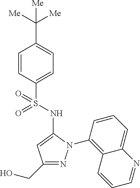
C1(C([Me])([Me])[Me])=CC=C(S(=O)(=O)NC2=CC(CO)=NN2C2=C3C(=CC=C2)N=CC=C3)C=C1
